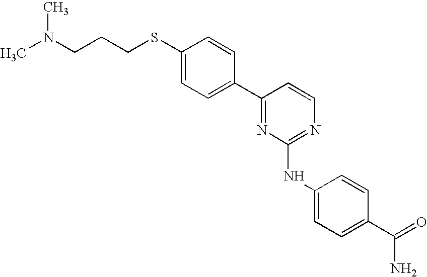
C1(SCCCN(C)C)=CC=C(C2=NC(NC3=CC=C(C(N)=O)C=C3)=NC=C2)C=C1
